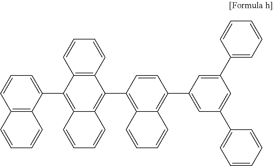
C1=CC2=C(C=C1)C(C1=C3C(=C(C4=CC(C5=CC=CC=C5)=CC(C5=CC=CC=C5)=C4)C=C1)C=CC=C3)=C1C(=C2C2=CC=CC3=C2C=CC=C3)C=CC=C1
